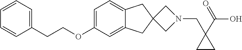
C1(OCCC2=CC=CC=C2)=CC=C2C(=C1)CC1(C2)CN(CC2(C(O)=O)CC2)C1
